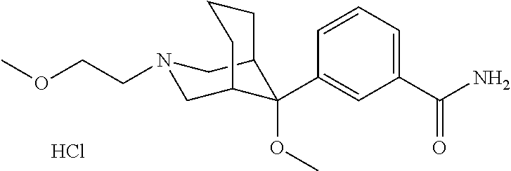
Cl.C1(C(N)=O)=CC=CC(C2(OC)C3CN(CCOC)CC2CCC3)=C1
